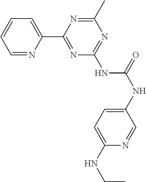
C1=NC(C2=NC(NC(NC3=CC=C(NCC)N=C3)=O)=NC(C)=N2)=CC=C1
